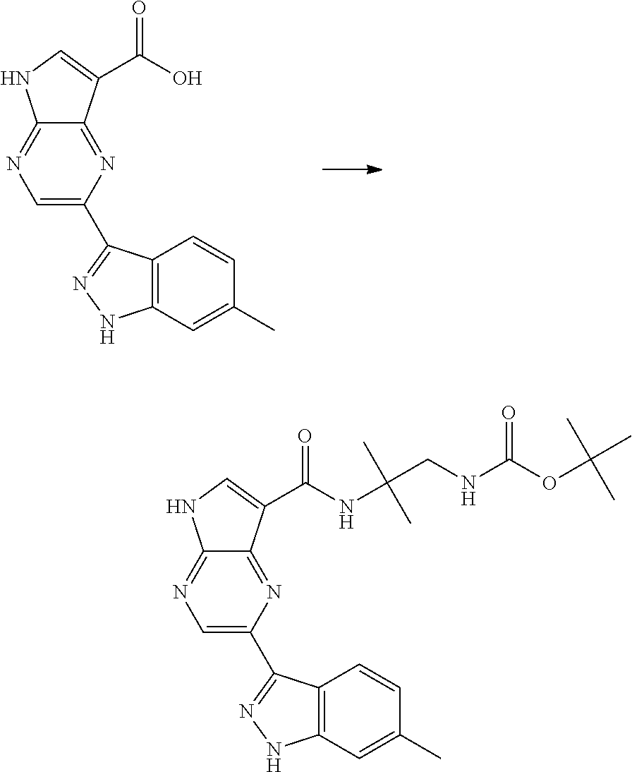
C1=C(C2=NNC3=C2C=CC(C)=C3)N=C2C(=N1)NC=C2C(O)=O.C1=C(C2=NNC3=C2C=CC(C)=C3)N=C2C(=N1)NC=C2C(NC(C)(C)CNC(OC(C)(C)C)=O)=O
